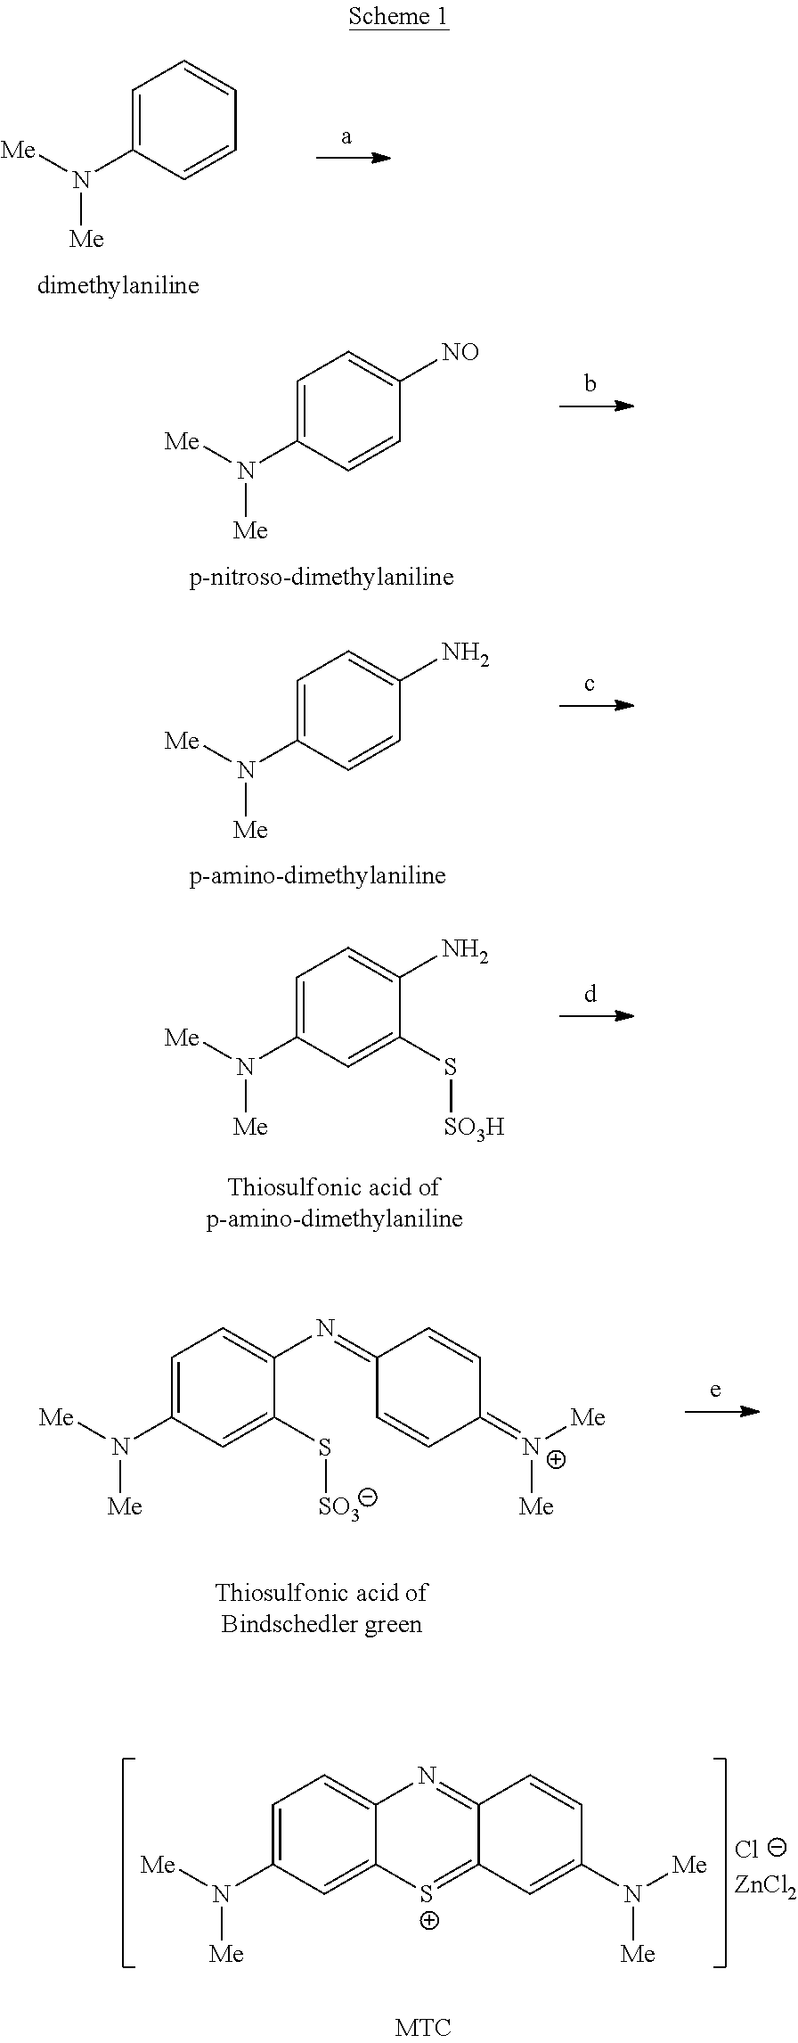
C1=C(N([Me])[Me])C=CC=C1.C1=C(N([Me])[Me])C=CC([NO])=C1.C1=C(N([Me])[Me])C=CC(N)=C1.C1=C(N([Me])[Me])C=C(S[SO3H])C(N)=C1.C1=C(N([Me])[Me])C=C(S[SO3])C(N=C2C=CC(=[N+]([Me])[Me])C=C2)=C1.C1=C(N([Me])[Me])C=C2C(=C1)N=C1C(=[S+]2)C=C(N([Me])[Me])C=C1.[ClZnCl2]
